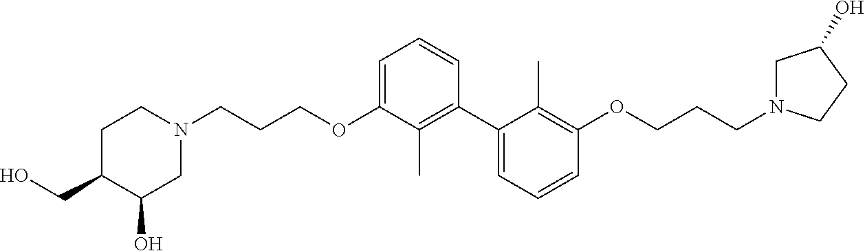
C1=C(OCCCN2CCC(CO)C(O)C2)C(C)=C(C2=CC=CC(OCCCN3CC(O)CC3)=C2C)C=C1
